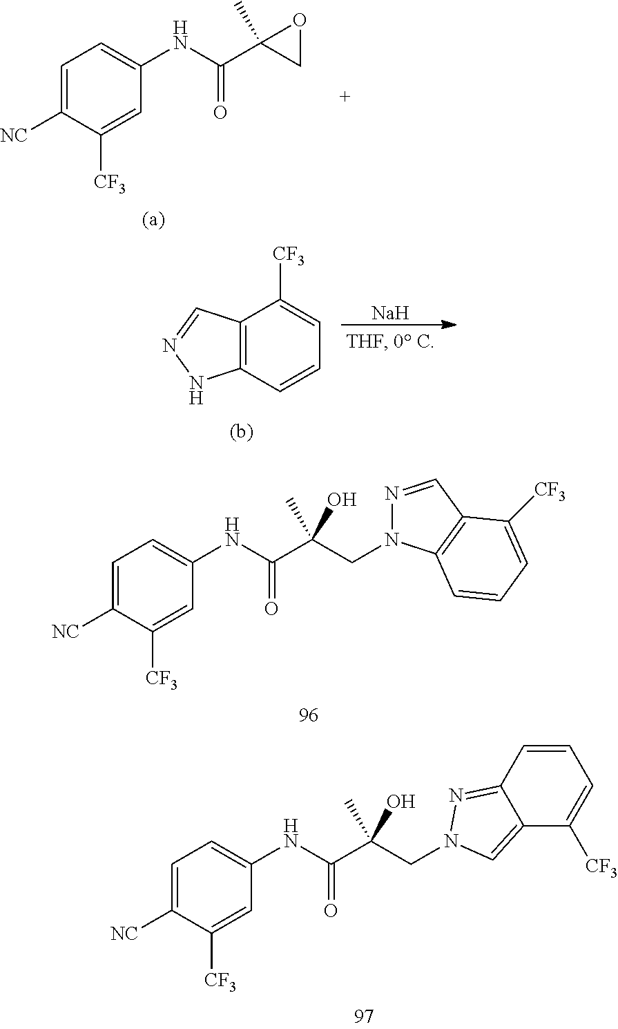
C1=C([NC])C([CF3])=CC(NC(C2(C)CO2)=O)=C1.[Na].C12=C(C=NN1)C([CF3])=CC=C2.C1=C([NC])C([CF3])=CC(NC(C(CN2N=CC3=C2C=CC=C3[CF3])(C)O)=O)=C1.C1=C([NC])C([CF3])=CC(NC(C(CN2N=C3C=CC=C([CF3])C3=C2)(C)O)=O)=C1
